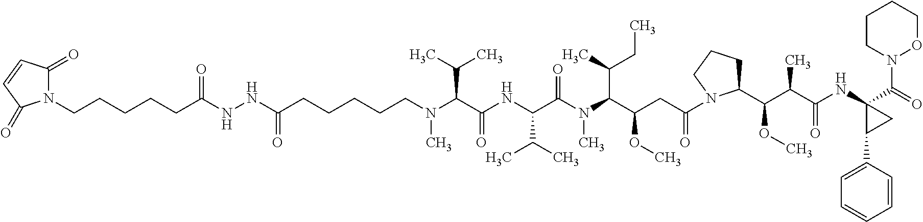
C(N(C(C(NC(C(N(C(C(CC(=O)N1C(C(C(C(NC2(C(=O)N3OCCCC3)C(C3=CC=CC=C3)C2)=O)C)OC)CCC1)OC)C(C)CC)C)=O)C(C)C)=O)C(C)C)C)CCCCC(NNC(CCCCCN1C(=O)C=CC1=O)=O)=O
